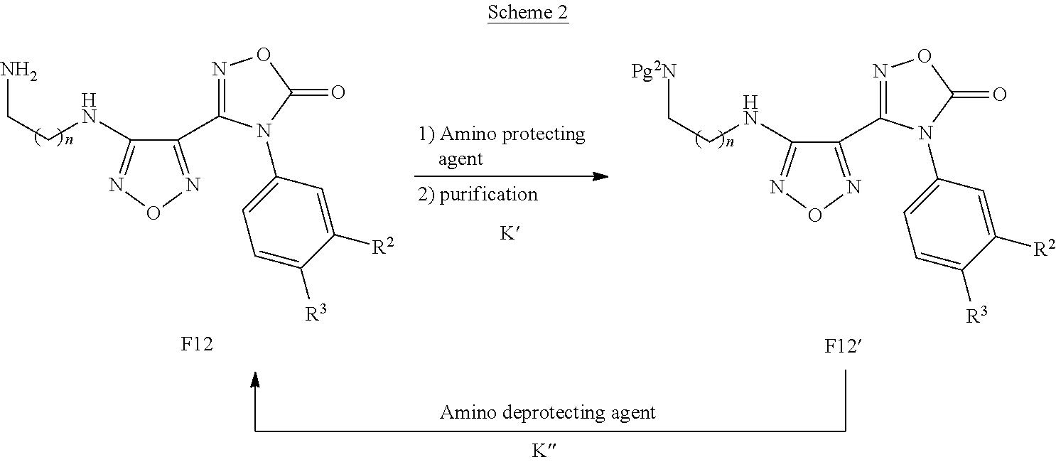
C1(C2=NOC(=O)N2C2=CC=C([R3])C([R2])=C2)=NON=C1NCCN.[F12].C1(C2=NOC(=O)N2C2=CC=C([R3])C([R2])=C2)=NON=C1NCC[Pg2N].[F12]
